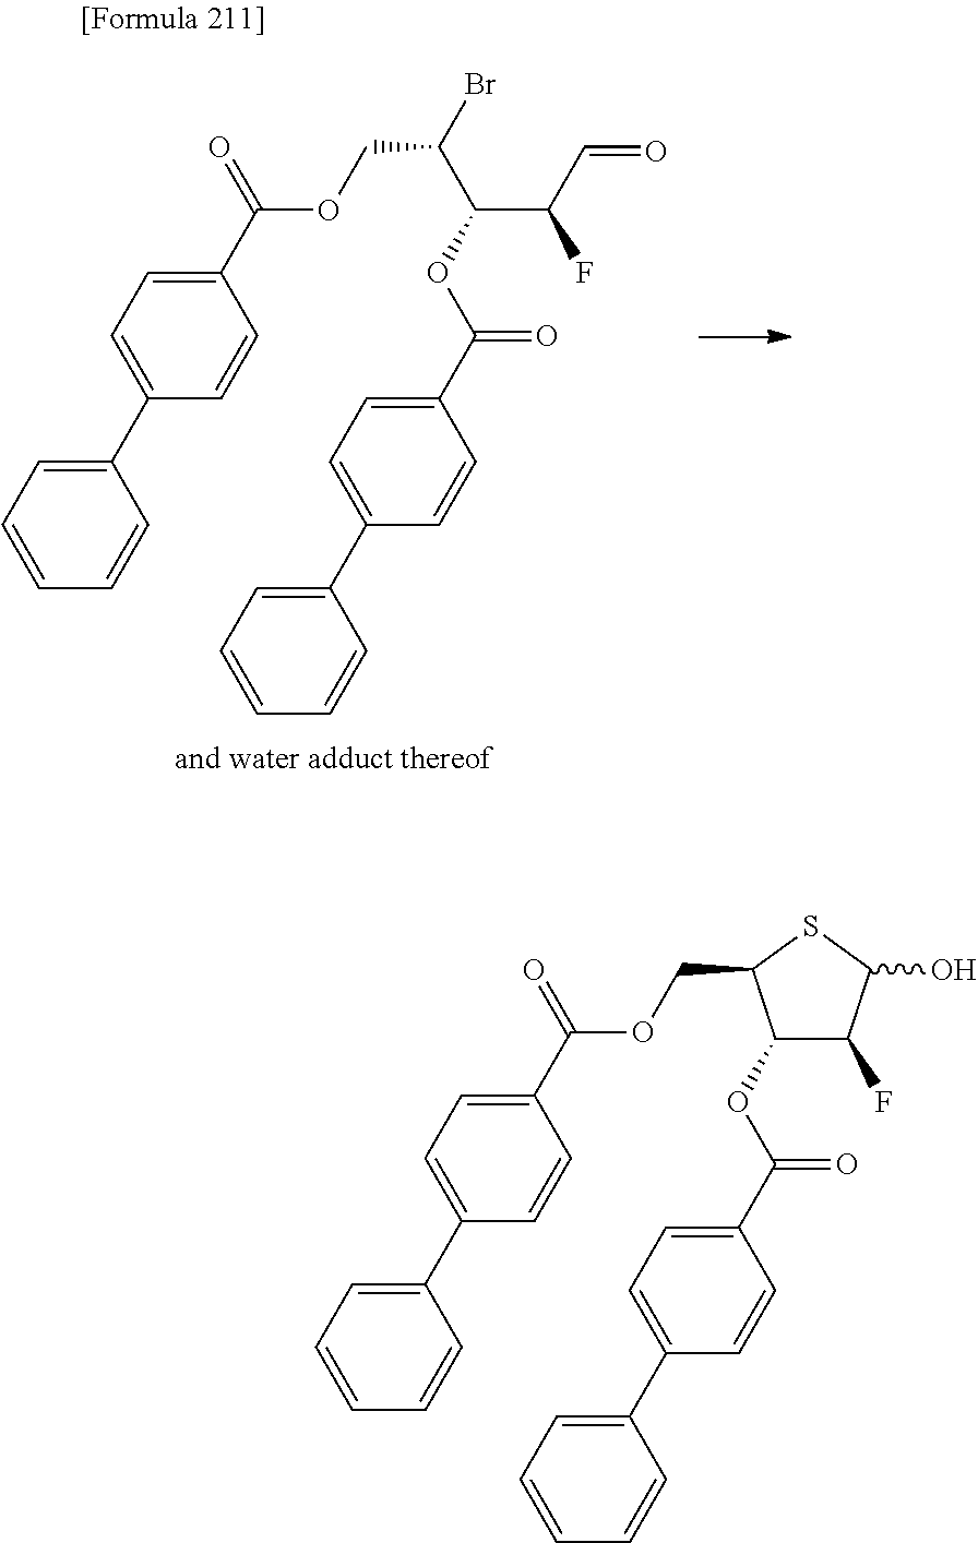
C(F)(C(OC(=O)C1=CC=C(C2=CC=CC=C2)C=C1)C(COC(=O)C1=CC=C(C2=CC=CC=C2)C=C1)Br)C=O.C1(F)C(OC(=O)C2=CC=C(C3=CC=CC=C3)C=C2)C(COC(=O)C2=CC=C(C3=CC=CC=C3)C=C2)SC1O
